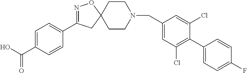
N1=C(C2=CC=C(C(O)=O)C=C2)CC2(O1)CCN(CC1=CC(Cl)=C(C3=CC=C(F)C=C3)C(Cl)=C1)CC2
